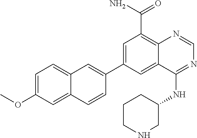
C1=C(C2=CC3=CC=C(OC)C=C3C=C2)C=C2C(=C1C(=O)N)N=CN=C2NC1CCCNC1
